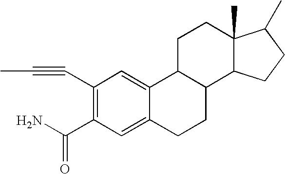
C1(C#CC)=C(C(N)=O)C=C2C(=C1)C1C(CC2)C2C(C)(CC1)C(C)CC2
